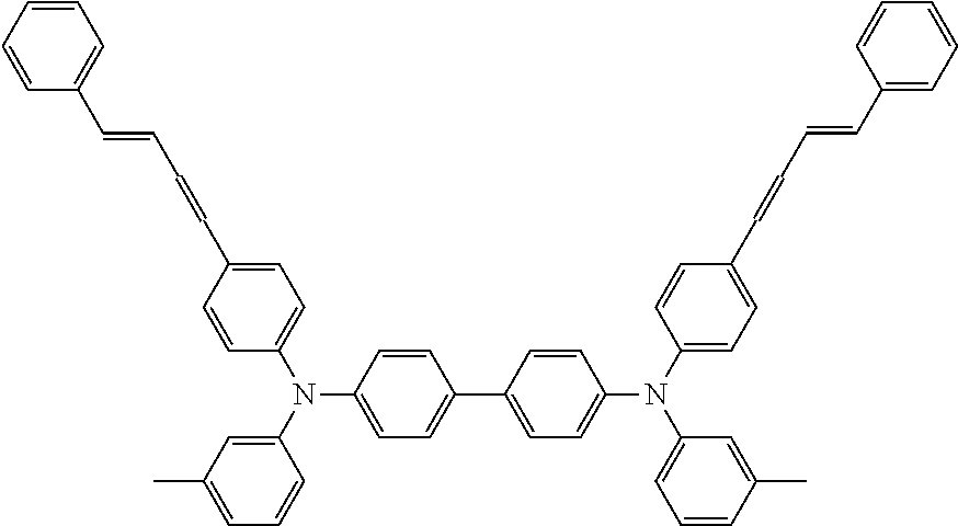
N(C1=CC=C(C2=CC=C(N(C3=CC=C(C=CC=CC4=CC=CC=C4)C=C3)C3=CC=CC(C)=C3)C=C2)C=C1)(C1=CC(C)=CC=C1)C1=CC=C(C=CC=CC2=CC=CC=C2)C=C1
